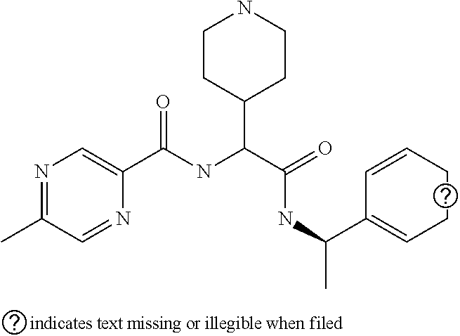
N1=C(C)C=NC(C(NC(C(=O)NC(C)C2=CCCC=C2)C2CCNCC2)=O)=C1
